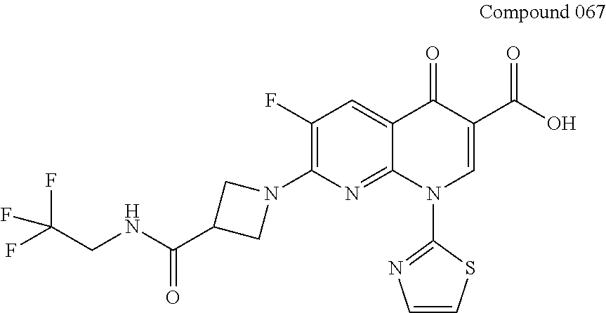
C1(F)=C(N2CC(C(=O)NCC(F)(F)F)C2)N=C2C(=C1)C(=O)C(C(=O)O)=CN2C1=NC=CS1
